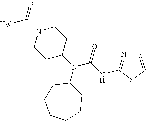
N(C1CCN(C(=O)C)CC1)(C1CCCCCC1)C(NC1=NC=CS1)=O
